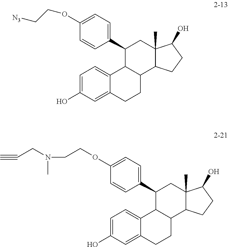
C12=CC=C(O)C=C1CCC1C2C(C2=CC=C(OCC[N3])C=C2)CC2(C)C1CCC2O.C12=CC=C(O)C=C1CCC1C2C(C2=CC=C(OCCN(CC#C)C)C=C2)CC2(C)C1CCC2O
